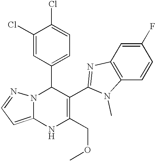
C1(Cl)=CC(C2N3C(=CC=N3)NC(COC)=C2C2=NC3=C(C=CC(F)=C3)N2C)=CC=C1Cl
